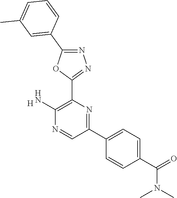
[H].C1(N)=C(C2=NN=C(C3=CC(C)=CC=C3)O2)N=C(C2=CC=C(C(=O)N(C)C)C=C2)C=N1
